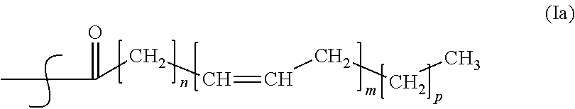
C(C(CC=CCCC)=O)C
